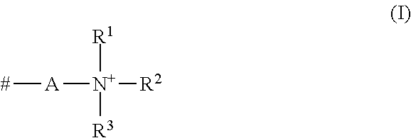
[#][A][N+]([R1])([R2])[R3]
